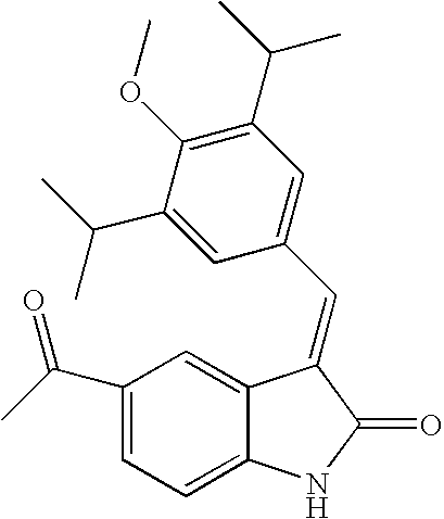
C1=C(C(C)=O)C=C2C(=C1)NC(=O)C2=CC1=CC(C(C)C)=C(OC)C(C(C)C)=C1
